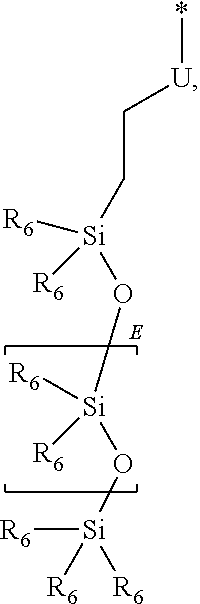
C(C[Si](O[Si](O[Si]([R6])([R6])[R6])([R6])[R6])([R6])[R6])[U]*
